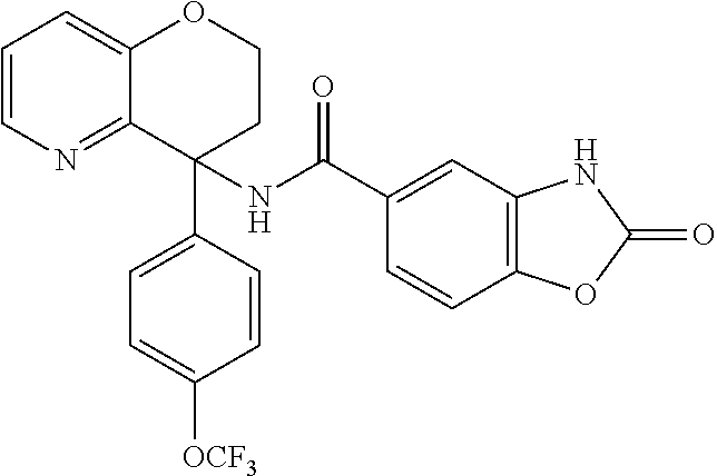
C1=CN=C2C(=C1)OCCC2(C1=CC=C([OCF3])C=C1)NC(C1=CC2=C(C=C1)OC(=O)N2)=O
